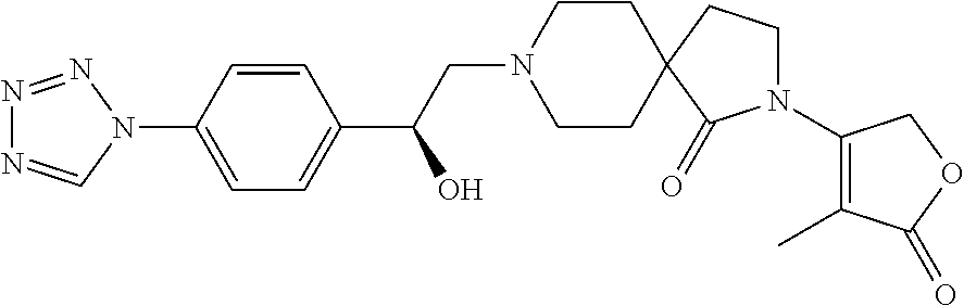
N1=NN(C2=CC=C(C(CN3CCC4(CC3)CCN(C3=C(C)C(=O)OC3)C4=O)O)C=C2)C=N1
